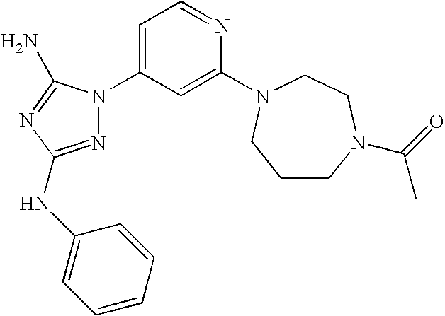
N1=C(NC2=CC=CC=C2)N=C(N)N1C1=CC=NC(N2CCN(C(=O)C)CCC2)=C1
